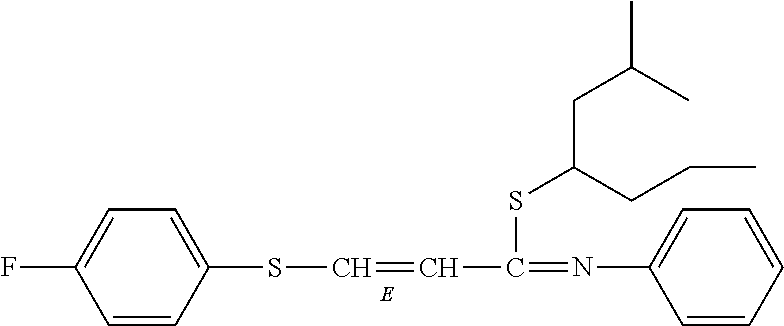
C1=CC(SC=CC(=NC2=CC=CC=C2)SC(CCC)CC(C)C)=CC=C1F
